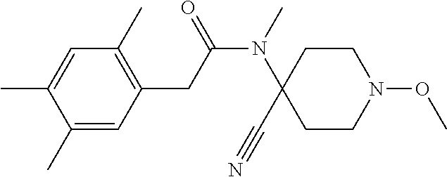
C1(C)=CC(CC(N(C2(C#N)CCN(OC)CC2)C)=O)=C(C)C=C1C
